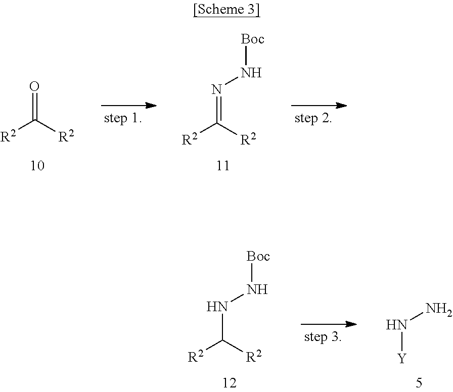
[R2]C([R2])=O.N(=C([R2])[R2])N[Boc].N(C([R2])[R2])N[Boc].[Y]NN
